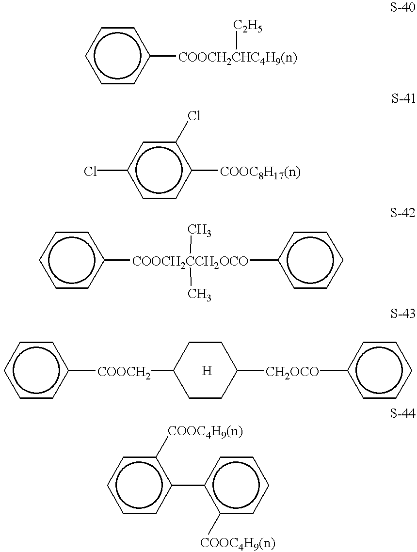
c1cc([COOCH2CHC4H9(n)][C2H5])ccc1.c1cc([COOC8H17(n)])c(Cl)cc1Cl.c1cc([COOCH2CCH2OCO](C)(C)c2ccccc2)ccc1.c1cc([COOCH2]C2CCC([CH2OCO]c3ccccc3)CC2)ccc1.c1cc(-c2c([COOC4H9(n)])cccc2)c([COOC4H9(n)])cc1
